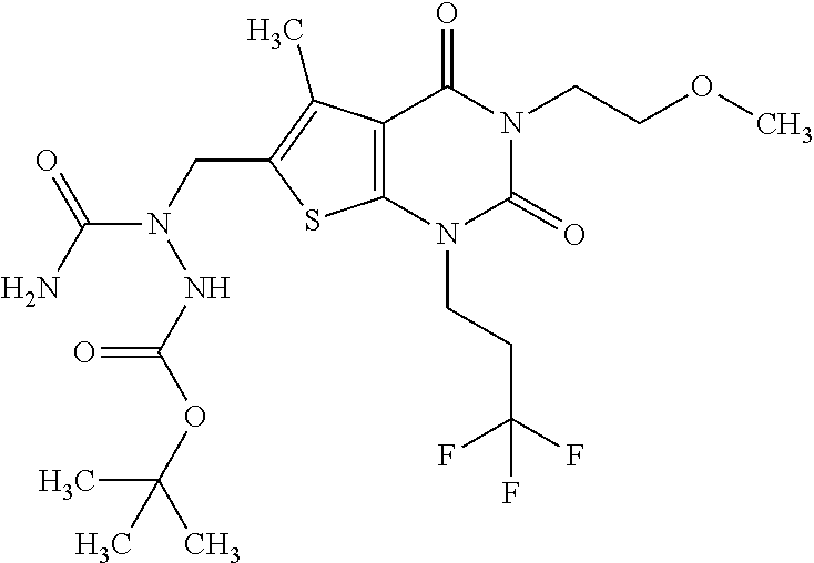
C12=C(N(CCC(F)(F)F)C(=O)N(CCOC)C1=O)SC(CN(C(N)=O)NC(OC(C)(C)C)=O)=C2C
